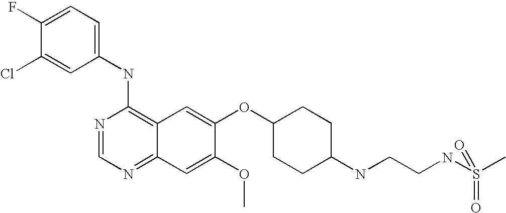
C1(NC2=C3C(=NC=N2)C=C(OC)C(OC2CCC(NCCNS(C)(=O)=O)CC2)=C3)=CC=C(F)C(Cl)=C1
